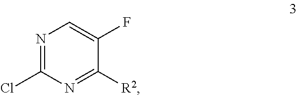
ClC1=NC=C(F)C([R2])=N1
